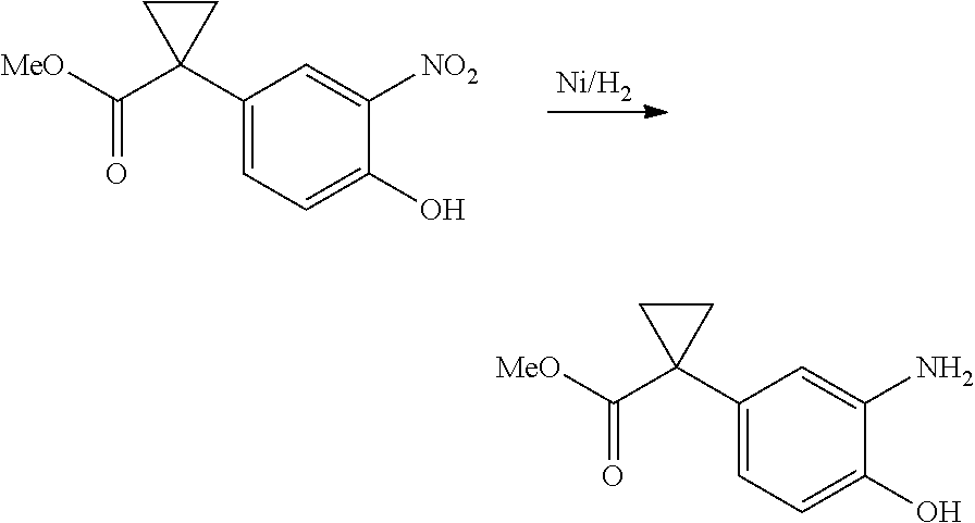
C1(C2(C([MeO])=O)CC2)=CC=C(O)C([NO2])=C1.[Ni/H2].C1(C2(C([MeO])=O)CC2)=CC=C(O)C(N)=C1
